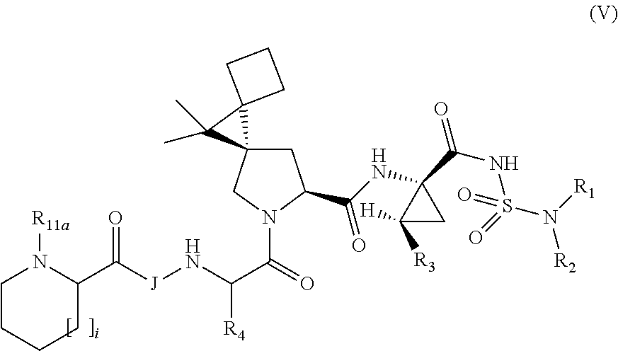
[J](NC(C(=O)N1C(C(NC2(C(NS(N([R2])[R1])(=O)=O)=O)C([R3])([H])C2)=O)CC2(C1)C1(C2(C)C)CCC1)[R4])C(C1CCCCN1[R11a])=O
